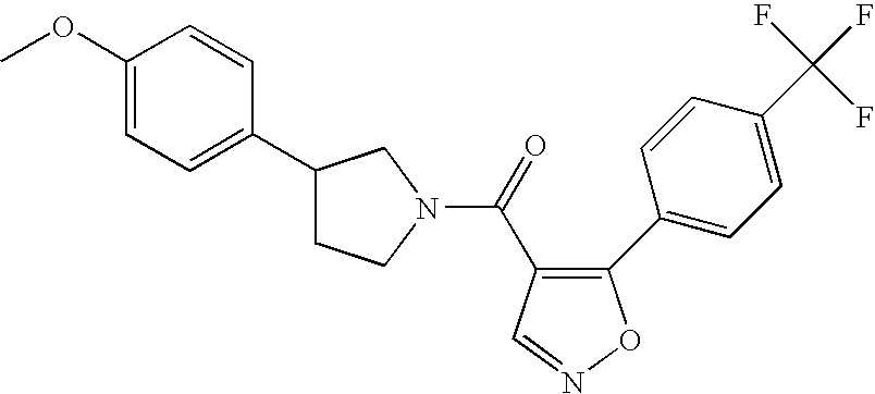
C1(C2=CC=C(C(F)(F)F)C=C2)=C(C(=O)N2CC(C3=CC=C(OC)C=C3)CC2)C=NO1
